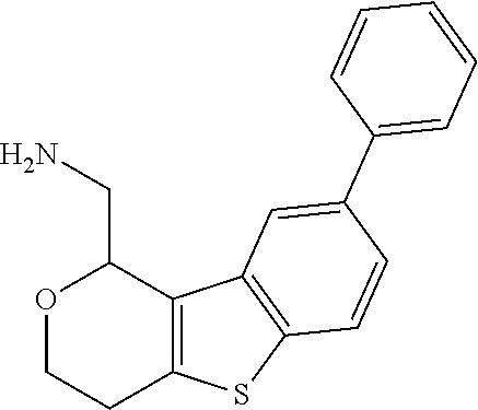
C12=C(C3=C(S1)C=CC(C1=CC=CC=C1)=C3)C(CN)OCC2
